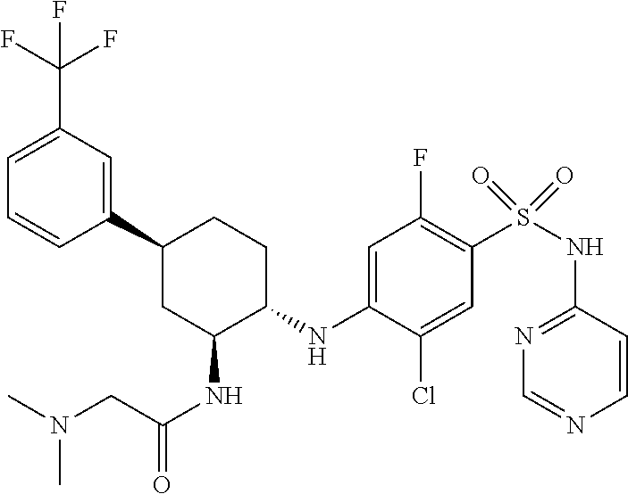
C1(C2CC(NC(=O)CN(C)C)C(NC3=CC(F)=C(S(NC4=NC=NC=C4)(=O)=O)C=C3Cl)CC2)=CC(C(F)(F)F)=CC=C1
